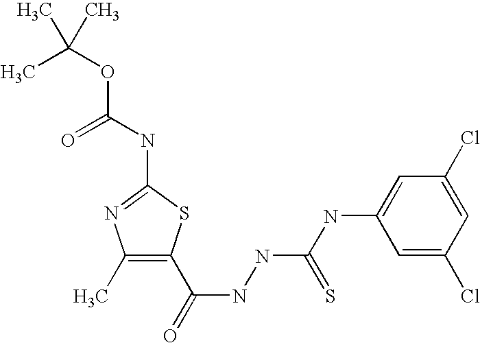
C1=C(NC(NNC(=O)C2=C(C)N=C(NC(OC(C)(C)C)=O)S2)=S)C=C(Cl)C=C1Cl
